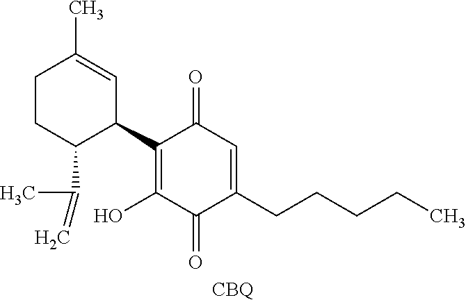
C1CC(C(C)=C)C(C2=C(O)C(=O)C(CCCCC)=CC2=O)C=C1C.[CBQ]
